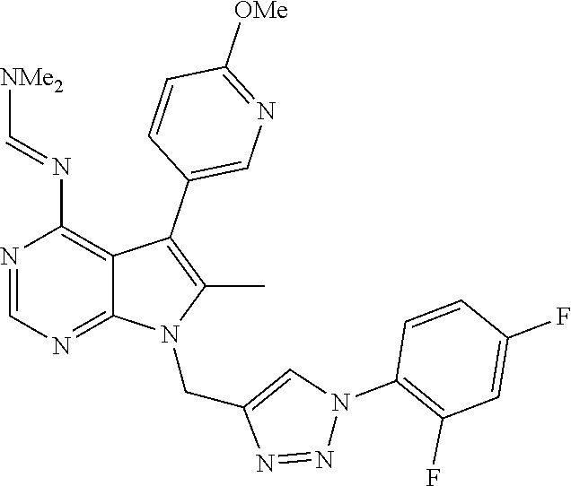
N1=CN=C2C(=C1N=C[NMe2])C(C1=CN=C([OMe])C=C1)=C(C)N2CC1=CN(C2=C(F)C=C(F)C=C2)N=N1
